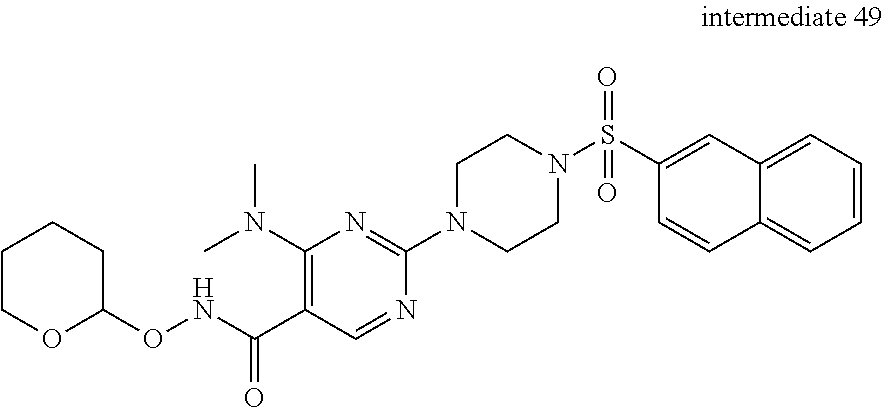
C1(S(N2CCN(C3=NC(N(C)C)=C(C(NOC4CCCCO4)=O)C=N3)CC2)(=O)=O)=CC2=CC=CC=C2C=C1
